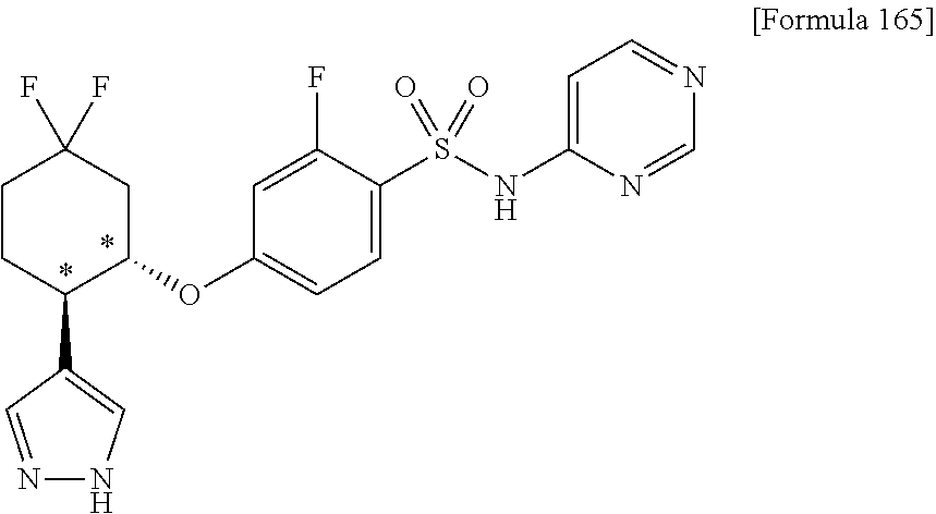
C1(S(NC2=CC=NC=N2)(=O)=O)=CC=C(OC2CC(F)(F)CCC2C2=CNN=C2)C=C1F
